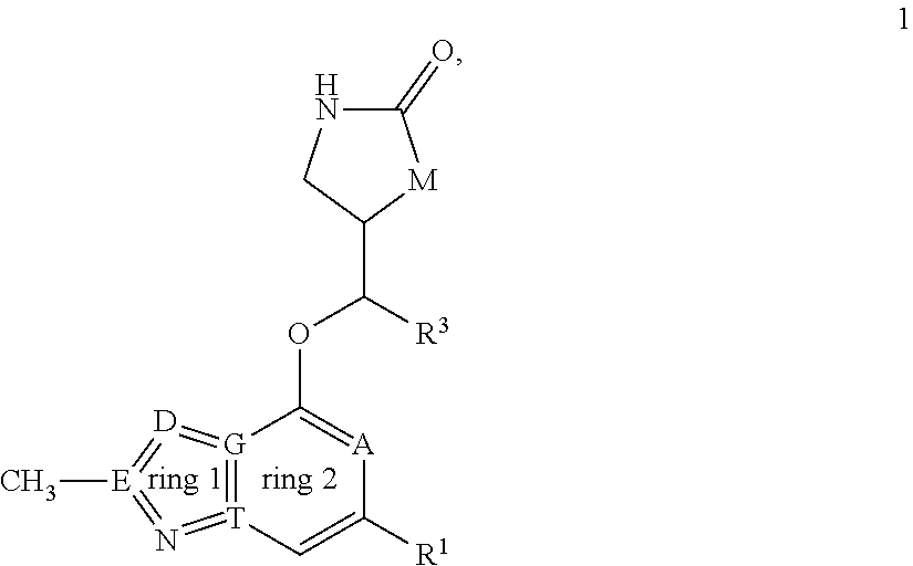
C1(C([R3])OC2=[A]C([R1])=C[T]3=[G]2=[D]=[E](C)=N=3)[M]C(=O)NC1
